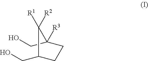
C(C1CCC(CO)([R3])C1([R2])[R1])O
